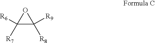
C1([R6])([R7])C([R9])([R8])O1
